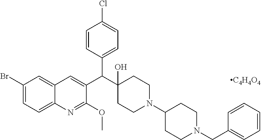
C1(Br)=CC=C2C(=C1)C=C(C(C1(O)CCN(C3CCN(CC4=CC=CC=C4)CC3)CC1)C1=CC=C(Cl)C=C1)C(OC)=N2.[C4H4O4]
